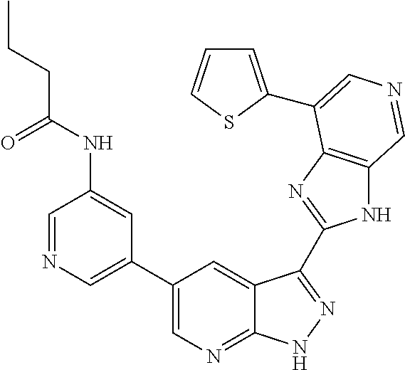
C1(C2=CN=CC(NC(CCC)=O)=C2)=CN=C2C(=C1)C(C1=NC3=C(N1)C=NC=C3C1=CC=CS1)=NN2
